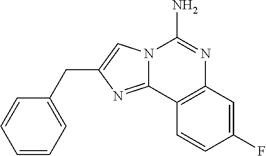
N12C(=NC(CC3=CC=CC=C3)=C1)C1=C(N=C2N)C=C(F)C=C1
